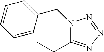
C1=CC(CN2C(CC)=NN=N2)=CC=C1
